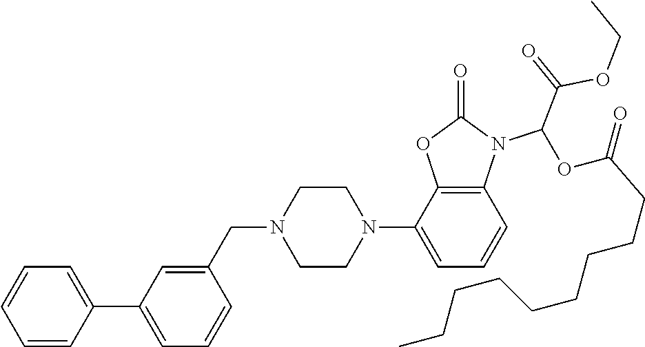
C1=CC=CC(C2=CC=CC(CN3CCN(C4=CC=CC5=C4OC(=O)N5C(OC(CCCCCCCCC)=O)C(OCC)=O)CC3)=C2)=C1
